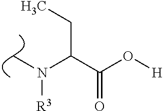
C(C(O[H])=O)(N(C)[R3])CC
